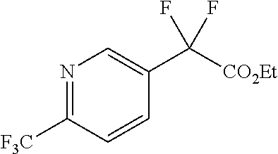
N1=C([F3C])C=CC(C([CO2Et])(F)F)=C1
